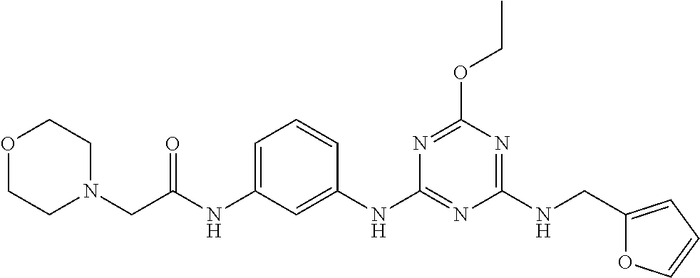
C1=C(NC(CN2CCOCC2)=O)C=C(NC2=NC(NCC3=CC=CO3)=NC(OCC)=N2)C=C1
